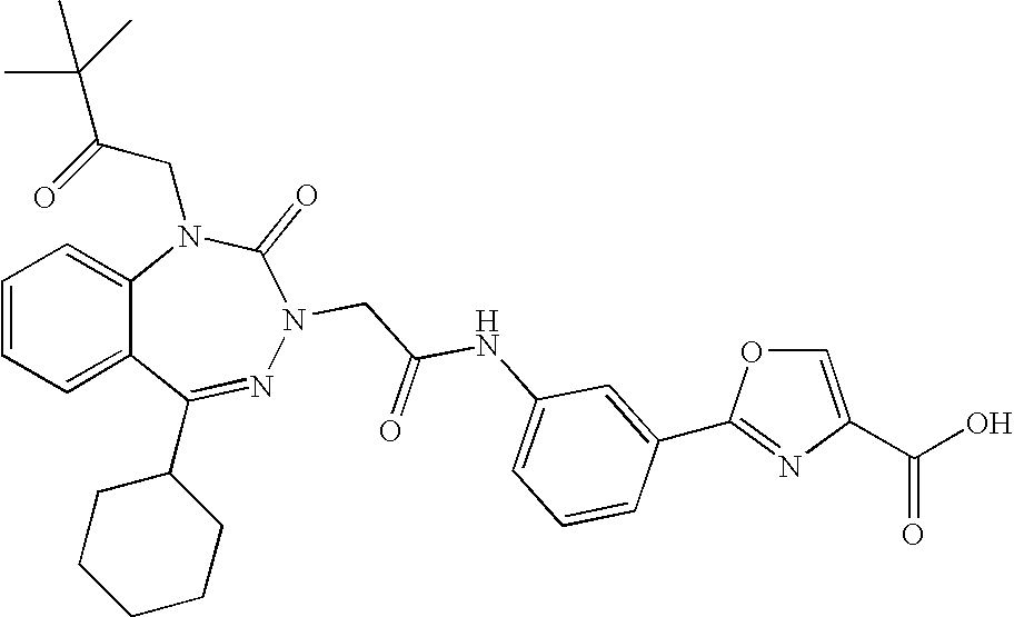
C1=CC=C2C(=C1)N(CC(=O)C(C)(C)C)C(=O)N(CC(NC1=CC=CC(C3=NC(C(O)=O)=CO3)=C1)=O)N=C2C1CCCCC1
